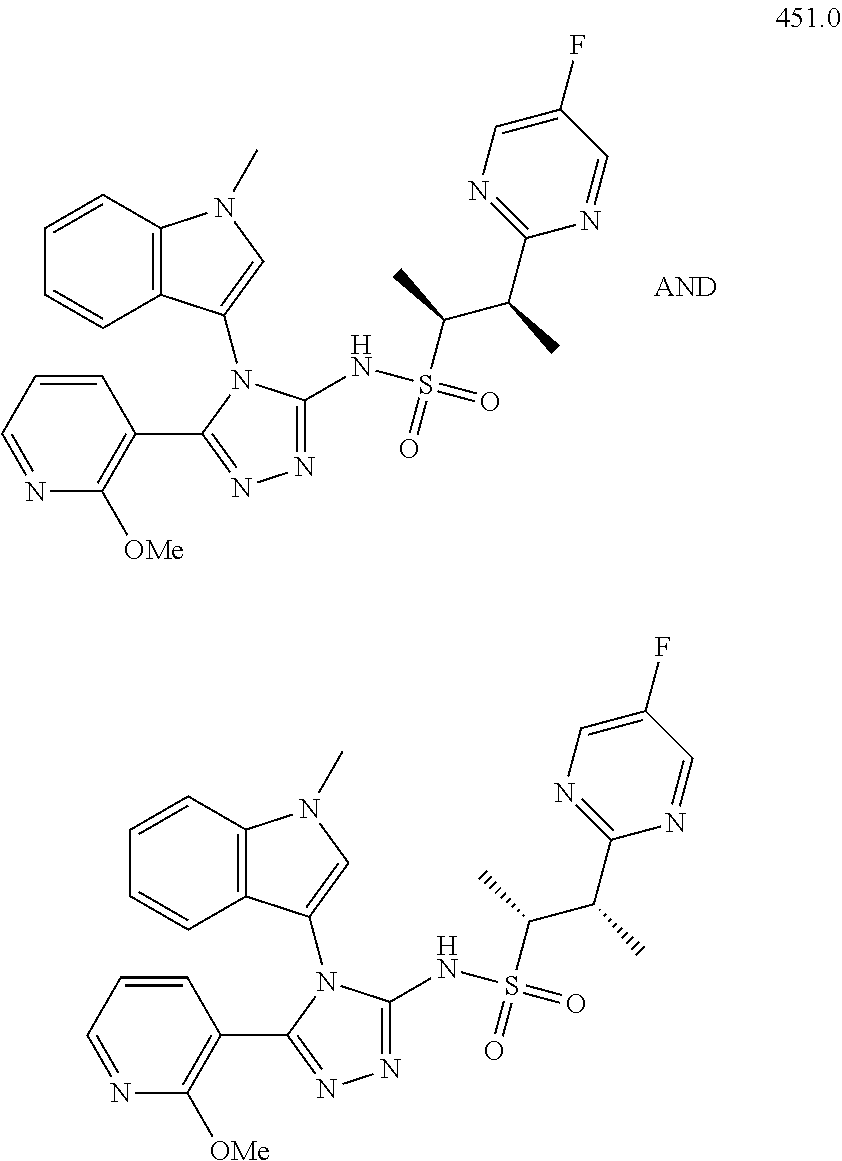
C12=C(C=CC=C1)N(C)C=C2N1C(NS(=O)(=O)C(C)C(C)C2=NC=C(F)C=N2)=NN=C1C1=C([OMe])N=CC=C1.C12=C(C=CC=C1)N(C)C=C2N1C(NS(=O)(=O)C(C)C(C)C2=NC=C(F)C=N2)=NN=C1C1=C([OMe])N=CC=C1
